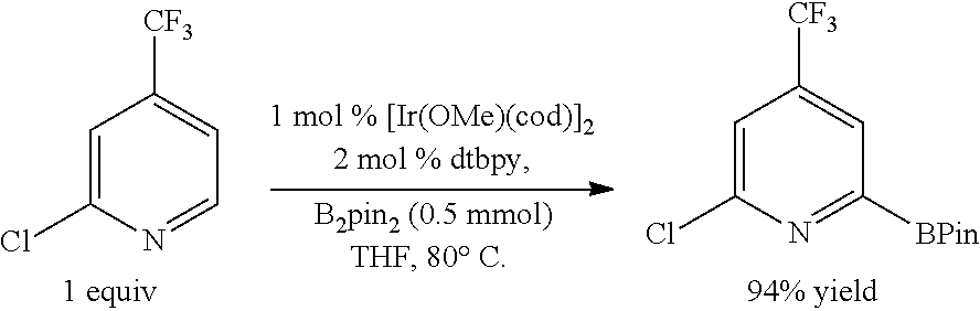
C1=C(Cl)N=C([BPin])C=C1[CF3].C1=C(Cl)N=CC=C1[CF3]
